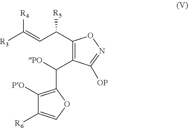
C1(C(C=C([R3])[R4])[R5])=C(C([PO])C2=C([PO])C([R6])=CO2)C([OP])=NO1
